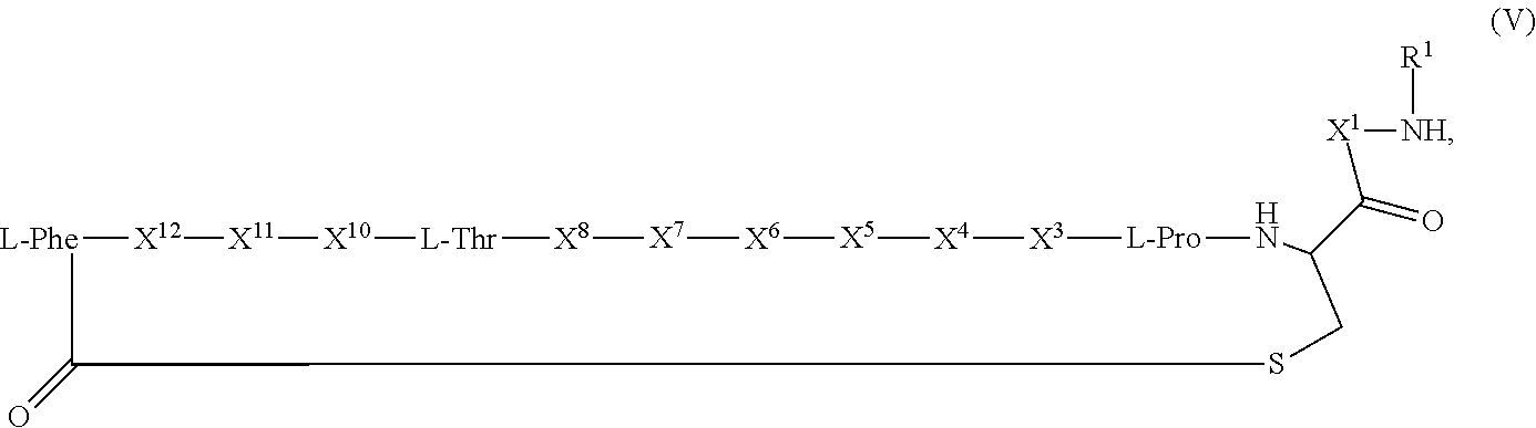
[L-Phe]1[X12][X11][X10][L-Thr][X8][X7][X6][X5][X4][X3][L-Pro]NC(C([X1][NH][R1])=O)CSC1=O
